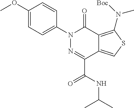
C1(OC)=CC=C(N2N=C(C(NC(C)C)=O)C3=CSC(N([Boc])C)=C3C2=O)C=C1
